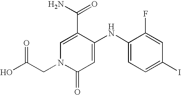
C1(C(=O)N)=CN(CC(O)=O)C(=O)C=C1NC1=CC=C(I)C=C1F
